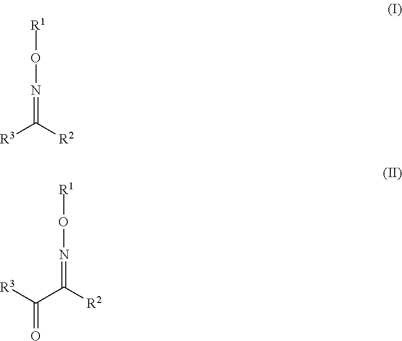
[R1]ON=C([R3])[R2].[R1]ON=C(C([R3])=O)[R2]
